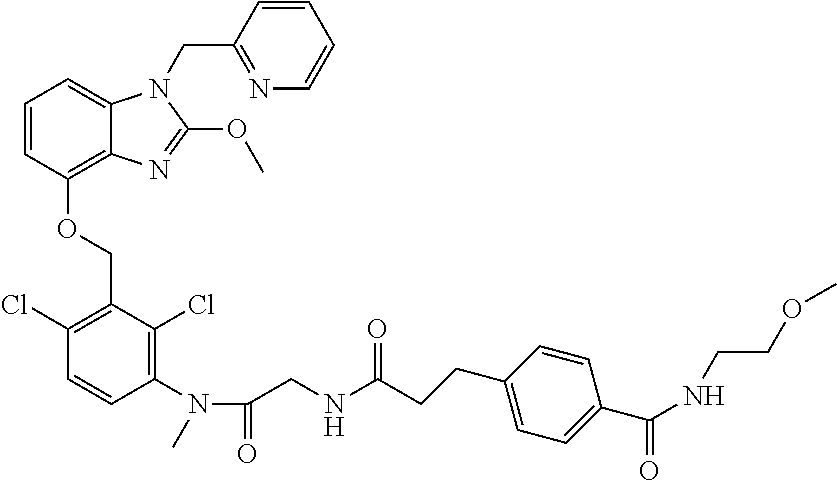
C1=CC(OCC2=C(Cl)C=CC(N(C(=O)CNC(=O)CCC3=CC=C(C(=O)NCCOC)C=C3)C)=C2Cl)=C2C(=C1)N(CC1=NC=CC=C1)C(OC)=N2
